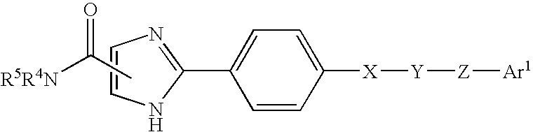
C1=C(C2=NC=CN2)C=CC([X][Y][Z][Ar1])=C1.[R5R4N]C(C)=O
